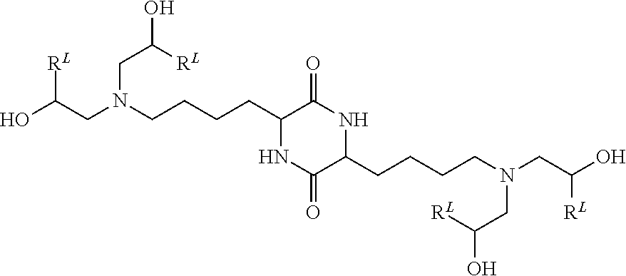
OC(CN(CCCCC1NC(=O)C(CCCCN(CC(O)[RL])CC([RL])O)NC1=O)CC([RL])O)[RL]
